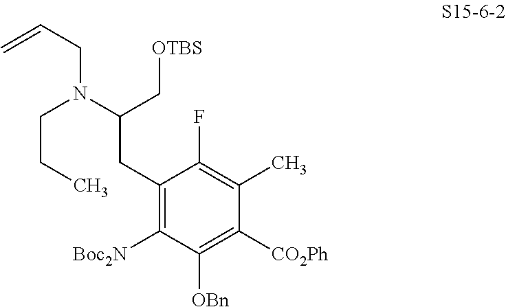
C1(CC(N(CCC)CC=C)C[OTBS])=C([Boc2N])C([OBn])=C([CO2Ph])C(C)=C1F
